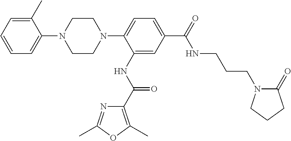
C1CN(C2=CC=C(C(=O)NCCCN3C(=O)CCC3)C=C2NC(C2=C(C)OC(C)=N2)=O)CCN1C1=CC=CC=C1C
